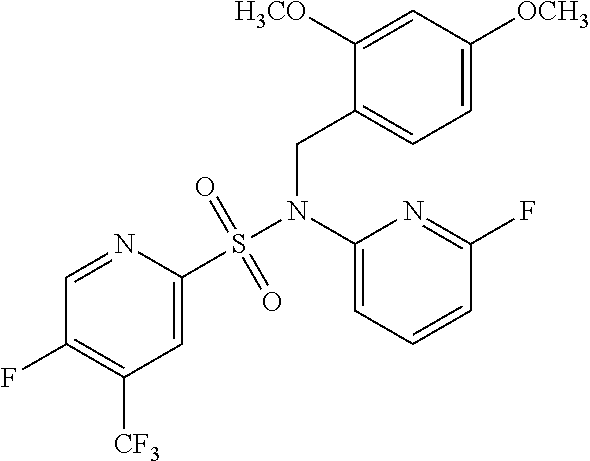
C1=C(S(N(C2=CC=CC(F)=N2)CC2=CC=C([OCH3])C=C2[H3CO])(=O)=O)N=CC(F)=C1[CF3]
